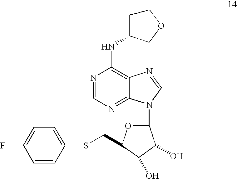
N1=CN=C2C(=C1NC1CCOC1)N=CN2C1OC(CSC2=CC=C(F)C=C2)C(O)C1O
